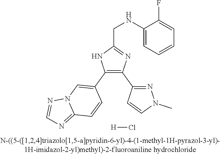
C1(NCC2=NC(C3=NN(C)C=C3)=C(C3=CN4C(=NC=N4)C=C3)N2)=CC=CC=C1F.[H]Cl
